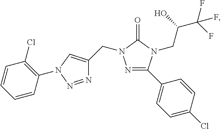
N1=C(C2=CC=C(Cl)C=C2)N(CC(C(F)(F)F)O)C(=O)N1CC1=CN(C2=C(Cl)C=CC=C2)N=N1
